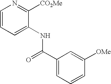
C1=CC=C(NC(C2=CC=CC([OMe])=C2)=O)C([CO2Me])=N1
